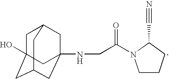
C1C2(O)CC3CC(NCC(=O)N4CCCC4C#N)(CC1C3)C2
